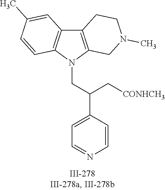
N1(CC(C2=CC=NC=C2)C[CONHCH3])C2=C(C3=C1C=CC(C)=C3)CCN(C)C2
